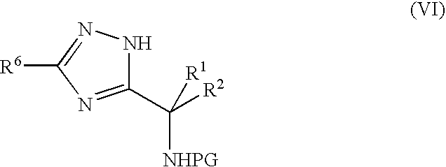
C1(C([R2])([NHPG])[R1])=NC([R6])=NN1
